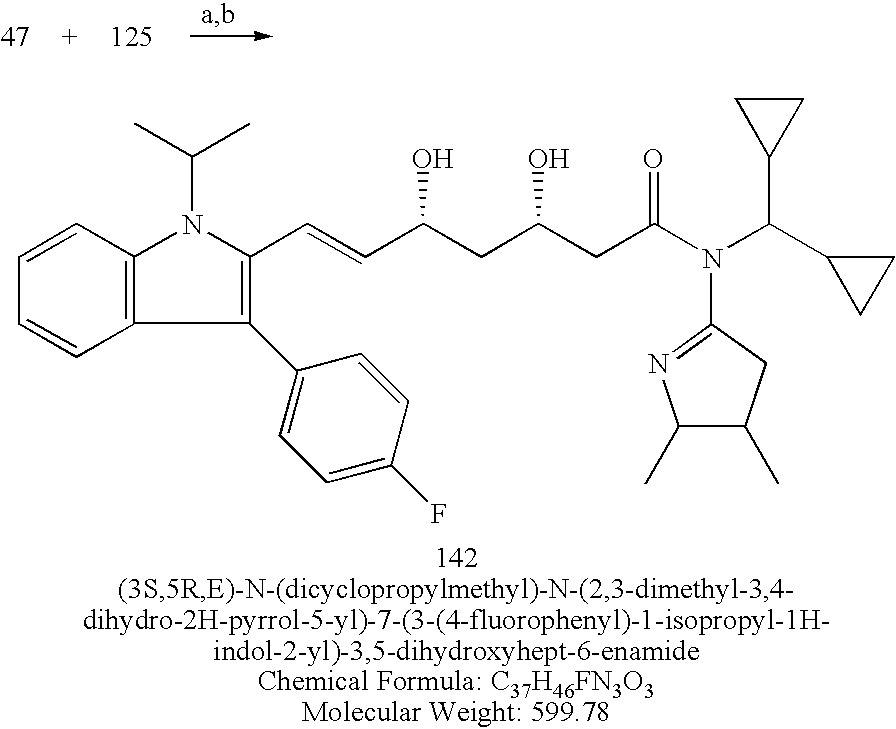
C1(C2=CC=C(F)C=C2)=C(C=CC(CC(CC(N(C(C2CC2)C2CC2)C2=NC(C)C(C)C2)=O)O)O)N(C(C)C)C2=C1C=CC=C2
